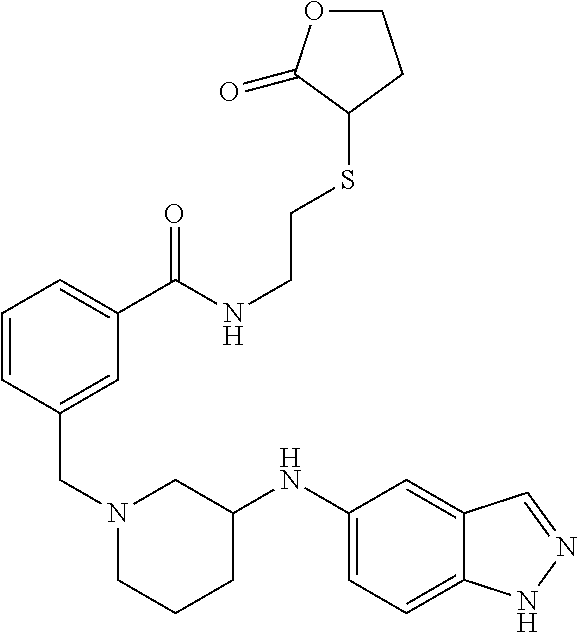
C1=CC(CN2CCCC(NC3=CC=C4C(=C3)C=NN4)C2)=CC(C(NCCSC2CCOC2=O)=O)=C1
